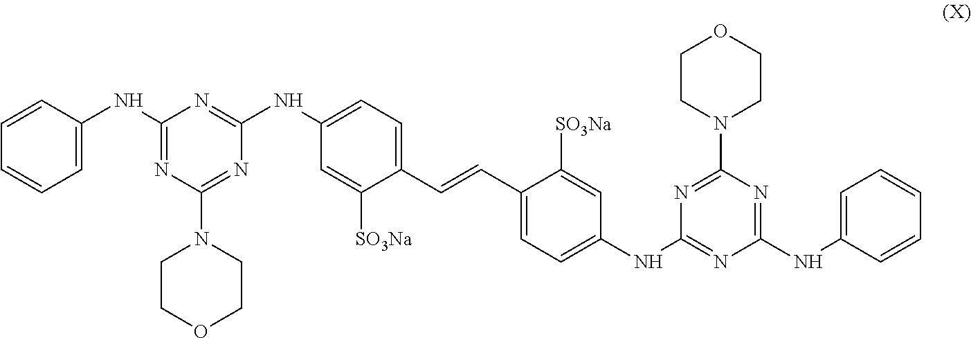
C1=CC(NC2=NC(N3CCOCC3)=NC(NC3=CC=C(C=CC4=CC=C(NC5=NC(NC6=CC=CC=C6)=NC(N6CCOCC6)=N5)C=C4[SO3Na])C([SO3Na])=C3)=N2)=CC=C1
